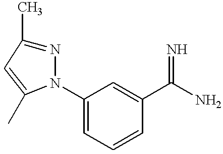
C1(N2N=C(C)C=C2C)=CC=CC(C(N)=N)=C1
